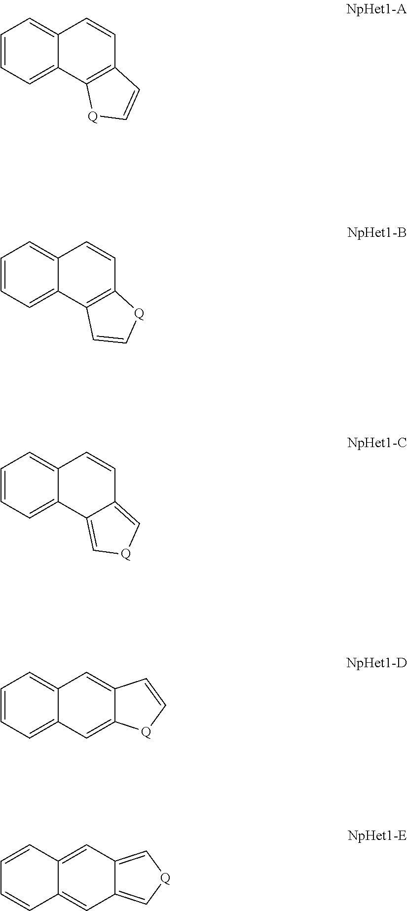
C1=CC=C2C(=C1)C=CC1=C2[Q]C=C1.C1=CC=C2C(=C1)C=CC1=C2C=C[Q]1.C1=CC=C2C(=C1)C=CC1=C[Q]C=C21.C1=CC=C2C(=C1)C=C1C(=C2)[Q]C=C1.C1=CC2=CC3=C[Q]C=C3C=C2C=C1
